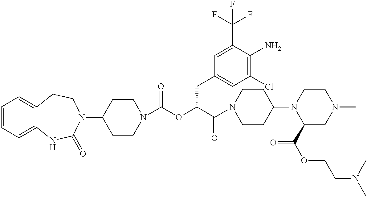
C1=CC=C2C(=C1)CCN(C1CCN(C(OC(C(N3CCC(N4C(C(OCCN(C)C)=O)CN(C)CC4)CC3)=O)CC3=CC(Cl)=C(N)C(C(F)(F)F)=C3)=O)CC1)C(=O)N2
